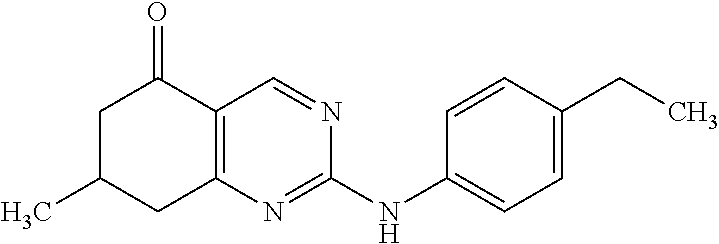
CC1CC2=C(C(=O)C1)C=NC(NC1=CC=C(CC)C=C1)=N2
